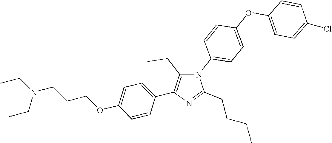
N1(C2=CC=C(OC3=CC=C(Cl)C=C3)C=C2)C(CC)=C(C2=CC=C(OCCCN(CC)CC)C=C2)N=C1CCCC
